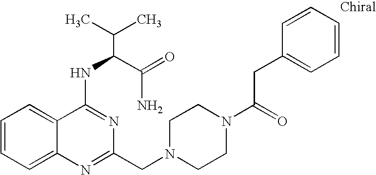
C1=CC=C2C(=C1)C(NC(C(N)=O)C(C)C)=NC(CN1CCN(C(CC3=CC=CC=C3)=O)CC1)=N2
